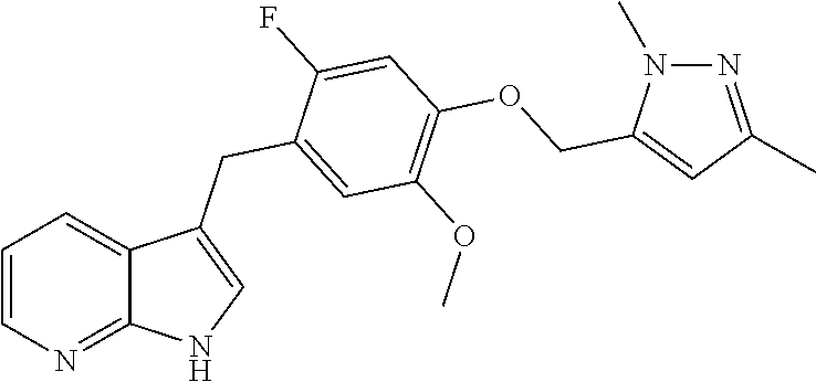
C1=CN=C2C(=C1)C(CC1=CC(OC)=C(OCC3=CC(C)=NN3C)C=C1F)=CN2
